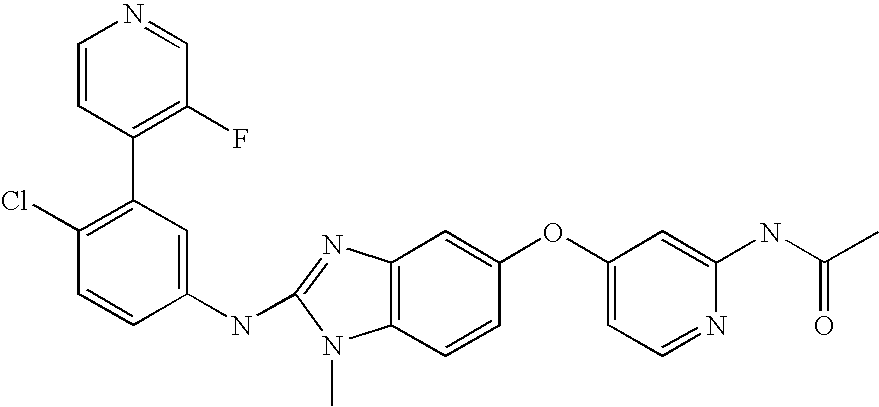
N(C1=NC2=C(N1C)C=CC(OC1=CC=NC(NC(C)=O)=C1)=C2)C1=CC(C2=C(F)C=NC=C2)=C(Cl)C=C1
